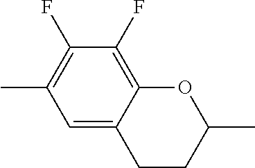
O1C2=C(F)C(F)=C(C)C=C2CCC1C
